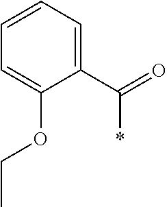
C1(C(=O)*)=CC=CC=C1OCC
